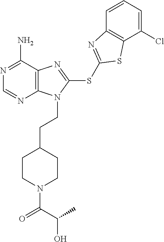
N1=C(N)C2=C(N=C1)N(CCC1CCN(C(C(C)O)=O)CC1)C(SC1=NC3=C(C(Cl)=CC=C3)S1)=N2
